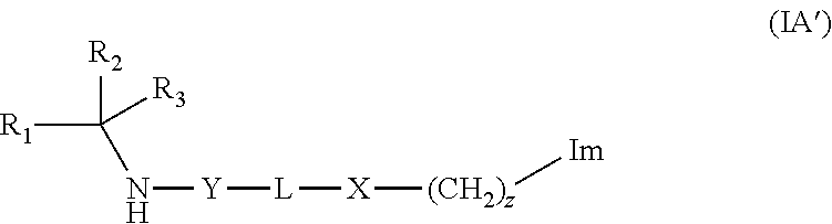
[Im][(CH2)z][X][L][Y]NC([R1])([R2])[R3]
